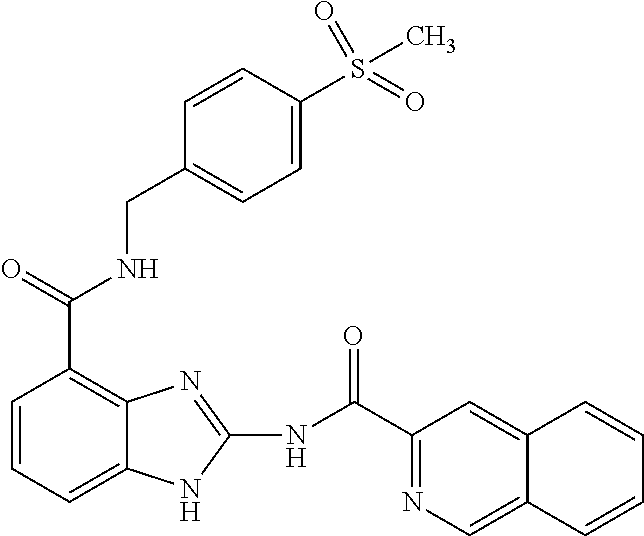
C1=CC=C2C(=C1C(NCC1=CC=C(S(=O)(C)=O)C=C1)=O)N=C(NC(=O)C1=NC=C3C(=C1)C=CC=C3)N2
